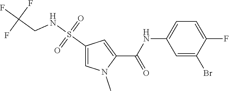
S(C1=CN(C)C(C(=O)NC2=CC=C(F)C(Br)=C2)=C1)(NCC(F)(F)F)(=O)=O
